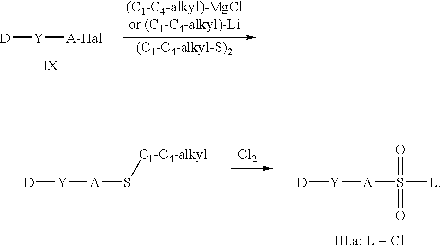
[D][Y][A]S[C1-C4-alkyl].[Cl2].[D][Y][A]S(=O)(=O)[L].[III.a: L = Cl].[D][Y][A-Hal]
